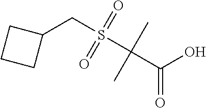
C1(CS(C(C(=O)O)(C)C)(=O)=O)CCC1
